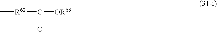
C[R62]C([OR63])=O
